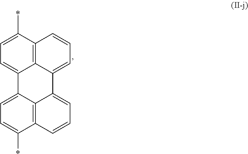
C12=C3C(*)=CC=C1C1=CC=C(*)C4=C1C(=CC=C4)C2=CC=C3
